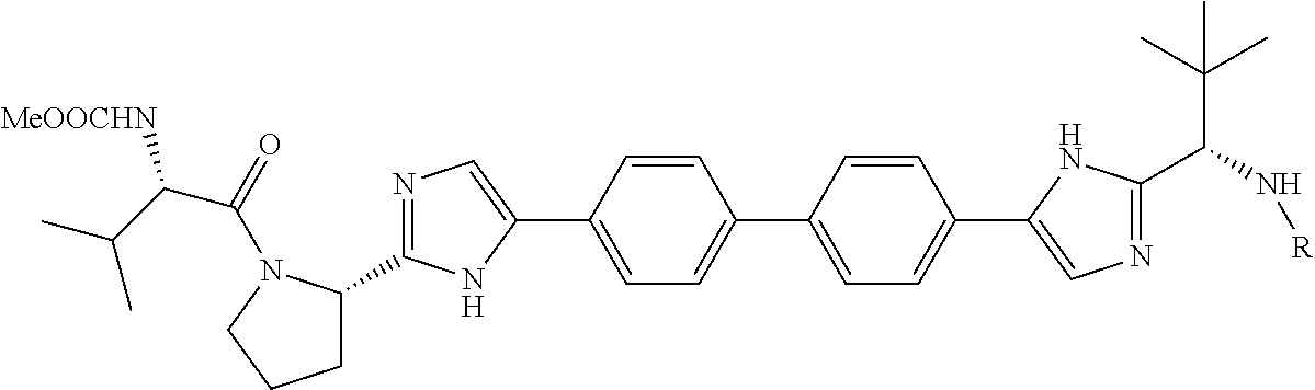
C1=C(C2=CN=C(C3CCCN3C(=O)C(C(C)C)[MeOOCHN])N2)C=CC(C2=CC=C(C3=CN=C(C(N[R])C(C)(C)C)N3)C=C2)=C1
